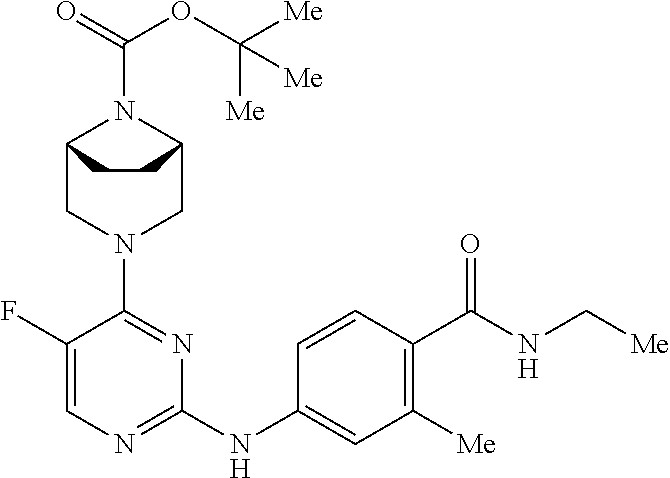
C12CN(C3=NC(NC4=CC([Me])=C(C(NC[Me])=O)C=C4)=NC=C3F)CC(N1C(=O)OC([Me])([Me])[Me])CC2
